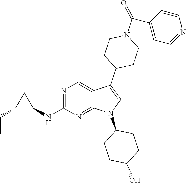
N1=C(NC2CC2CC)N=C2C(=C1)C(C1CCN(C(C3=CC=NC=C3)=O)CC1)=CN2C1CCC(O)CC1
